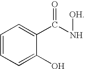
C1=CC=C(O)C(C(N[OH])=O)=C1
